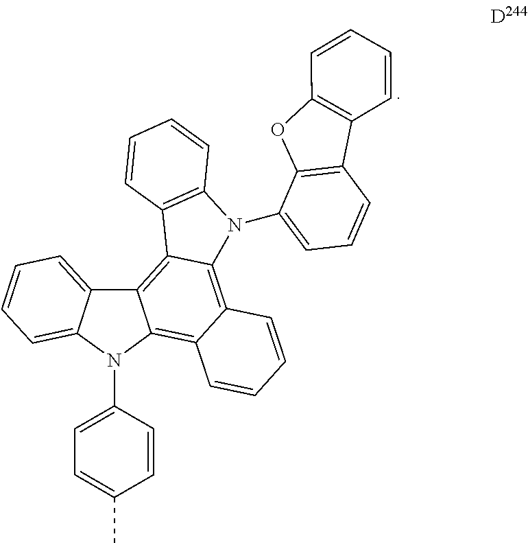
C12=C3C(=C4C(=C1N(C1=CC=C(C)C=C1)C1=CC=CC=C21)C=CC=C4)N(C1=CC=CC2=C1OC1=C2C=CC=C1)C1=C3C=CC=C1
